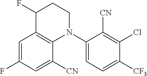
C1=C(F)C=C([CN])C2=C1C(F)CCN2C1=CC=C([CF3])C(Cl)=C1[CN]
